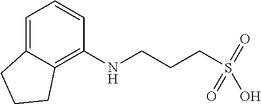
C1=C2C(=C(NCCCS(O)(=O)=O)C=C1)CCC2
